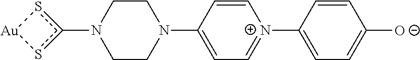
N1(c2s[Au]s2)CCN(C2=CC=[N+](C3=CC=C([O-])C=C3)C=C2)CC1
